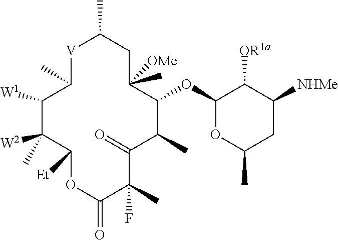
[V]1C(C)C([W1])C(C)([W2])C([Et])OC(=O)C(F)(C)C(=O)C(C)C(OC2OC(C)CC([NHMe])C2[OR1a])C(C)([OMe])CC1C
